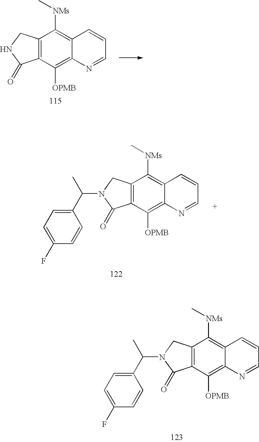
C1([NMs]C)=C2C(=C([OPMB])C3=C1CNC3=O)N=CC=C2.C1([NMs]C)=C2C(=C([OPMB])C3=C1CN(C(C1=CC=C(F)C=C1)C)C3=O)N=CC=C2.C1([NMs]C)=C2C(=C([OPMB])C3=C1CN(C(C1=CC=C(F)C=C1)C)C3=O)N=CC=C2
